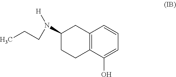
C12=C(C(O)=CC=C1)CCC(N(CCC)[H])C2
